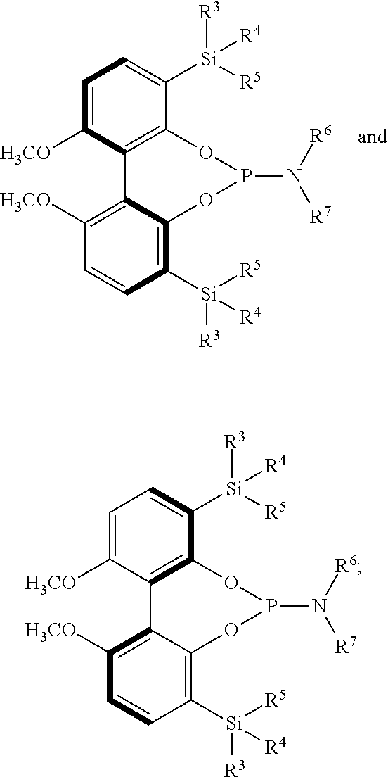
C1=C([H3CO])C2=C(C([Si]([R4])([R3])[R5])=C1)OP(N([R7])[R6])OC1=C([Si]([R3])([R4])[R5])C=CC([H3CO])=C21.C1=C([H3CO])C2=C(C([Si]([R4])([R3])[R5])=C1)OP(N([R7])[R6])OC1=C([Si]([R3])([R4])[R5])C=CC([H3CO])=C21
